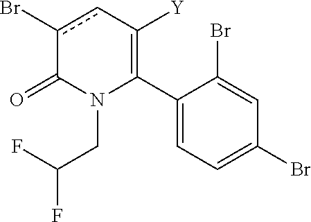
C1(C2=C([Y])cc(Br)C(=O)N2CC(F)F)=CC=C(Br)C=C1Br
